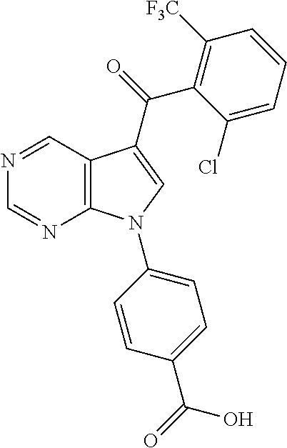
N1=CC2=C(N=C1)N(C1=CC=C(C(=O)O)C=C1)C=C2C(=O)C1=C([F3C])C=CC=C1Cl
